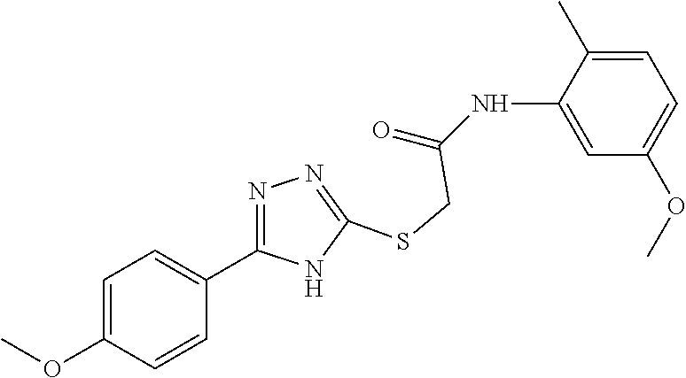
C1=C(NC(=O)CSC2=NN=C(C3=CC=C(OC)C=C3)N2)C(C)=CC=C1OC
